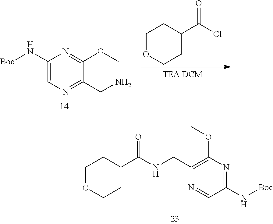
C1(CNC(C2CCOCC2)=O)=C(OC)N=C(N[Boc])C=N1.C1(N[Boc])=CN=C(CN)C(OC)=N1.C1OCCC(C(Cl)=O)C1
